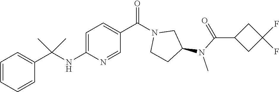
C1=CC=CC(C(NC2=CC=C(C(N3CCC(N(C(=O)C4CC(F)(F)C4)C)C3)=O)C=N2)(C)C)=C1
